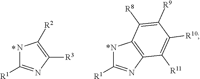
N1C([R1])=NC2=C1C([R8])=C([R9])C([R10])=C2[R11].N1C([R1])=NC([R3])=C1[R2]
